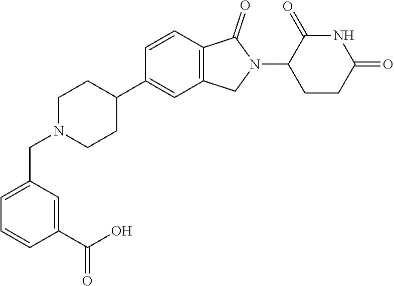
C1N(CC2=CC=CC(C(O)=O)=C2)CCC(C2=CC3=C(C=C2)C(=O)N(C2CCC(=O)NC2=O)C3)C1
